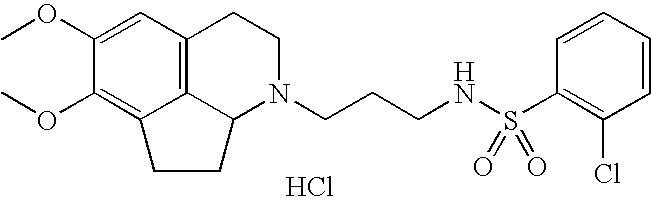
C12=C3C=C(OC)C(OC)=C1CCC2N(CCCNS(C1=C(Cl)C=CC=C1)(=O)=O)CC3.Cl
